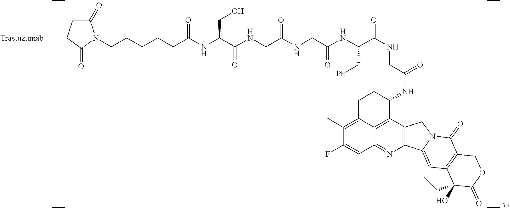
C(CCCC(NC(C(NCC(NCC(NC(C(NCC(NC1C2=C3C(=C(C)C(F)=CC3=NC3=C2CN2C3=CC3=C(C2=O)COC(=O)C3(CC)O)CC1)=O)=O)C[Ph])=O)=O)=O)CO)=O)CN1C(=O)CC([Trastuzumab])C1=O
